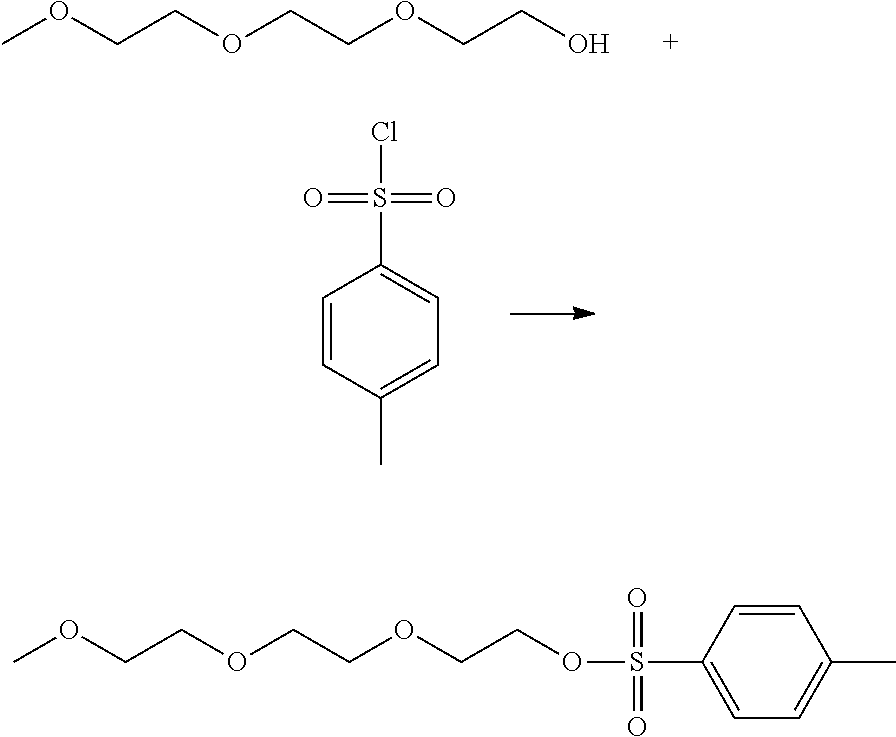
COCCOCCOCCO.C1=CC(C)=CC=C1S(Cl)(=O)=O.C1=C(S(OCCOCCOCCOC)(=O)=O)C=CC(C)=C1
